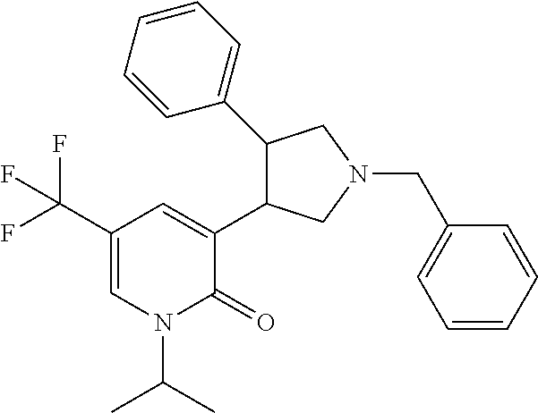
C1(C2=CC=CC=C2)C(C2=CC(C(F)(F)F)=CN(C(C)C)C2=O)CN(CC2=CC=CC=C2)C1
